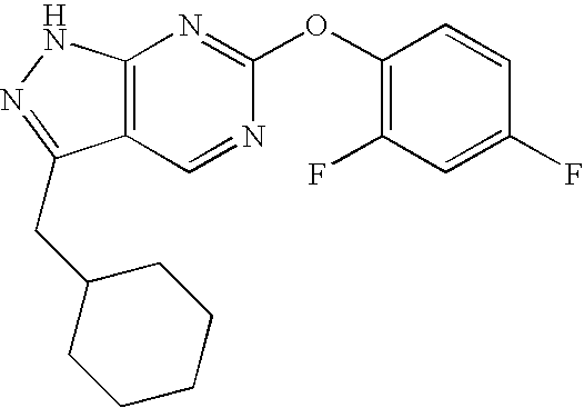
C12=C(NN=C1CC1CCCCC1)N=C(OC1=C(F)C=C(F)C=C1)N=C2
